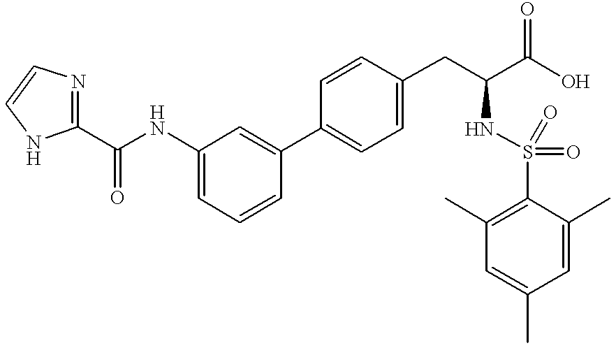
C1=C(C2=CC(NC(=O)C3=NC=CN3)=CC=C2)C=CC(CC(NS(C2=C(C)C=C(C)C=C2C)(=O)=O)C(=O)O)=C1
